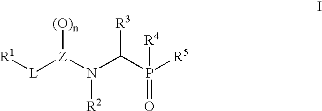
[L]([Z](N(C(P([R5])(=O)[R4])[R3])[R2])[(O)n])[R1]
